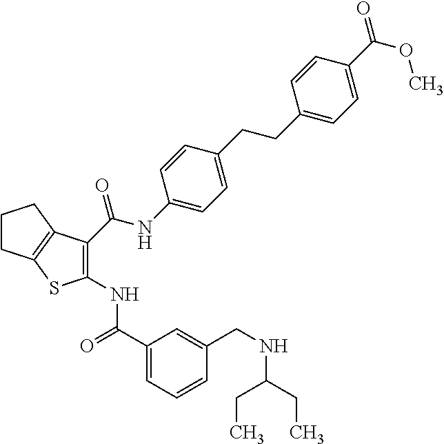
N(C(=O)C1=CC=CC(CNC(CC)CC)=C1)C1=C(C(NC2=CC=C(CCC3=CC=C(C(=O)OC)C=C3)C=C2)=O)C2=C(CCC2)S1
